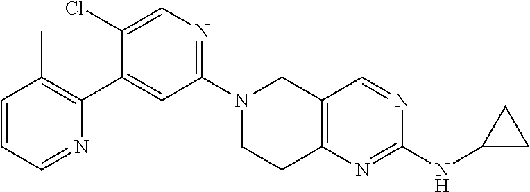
N1(C2=NC=C(Cl)C(C3=C(C)C=CC=N3)=C2)CCC2=C(C1)C=NC(NC1CC1)=N2
